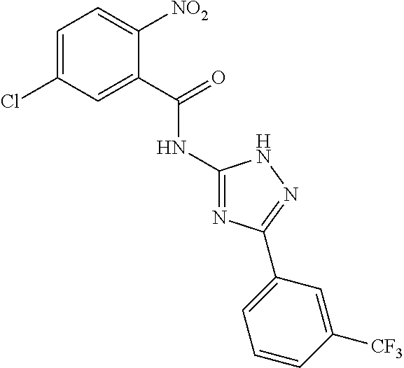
C1=C(Cl)C=C(C(NC2=NC(C3=CC=CC([CF3])=C3)=NN2)=O)C([NO2])=C1
